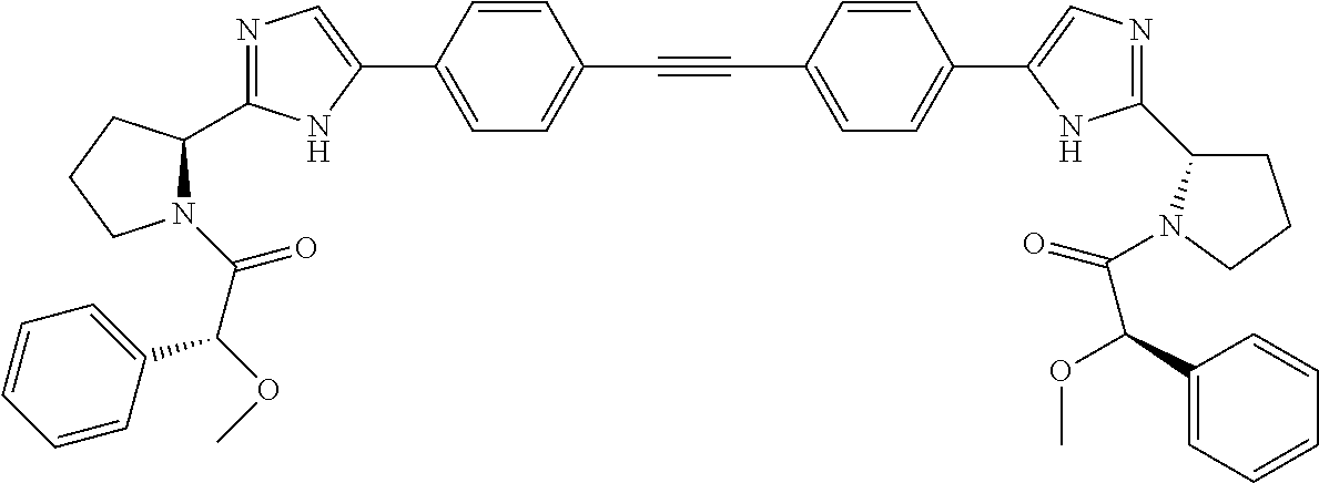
N1=C(C2N(C(C(OC)C3=CC=CC=C3)=O)CCC2)NC(C2=CC=C(C#CC3=CC=C(C4=CN=C(C5CCCN5C(=O)C(C5=CC=CC=C5)OC)N4)C=C3)C=C2)=C1
